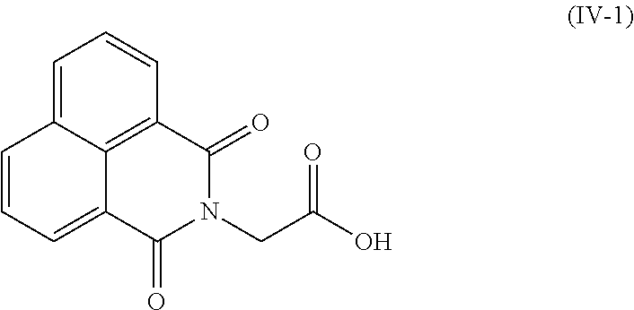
C1=C2C3=C(C=C1)C(=O)N(CC(O)=O)C(=O)C3=CC=C2
